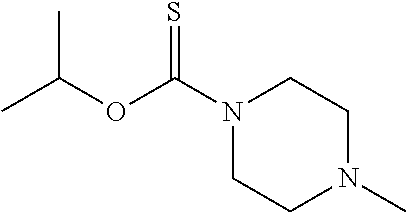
N1(C(OC(C)C)=S)CCN(C)CC1
